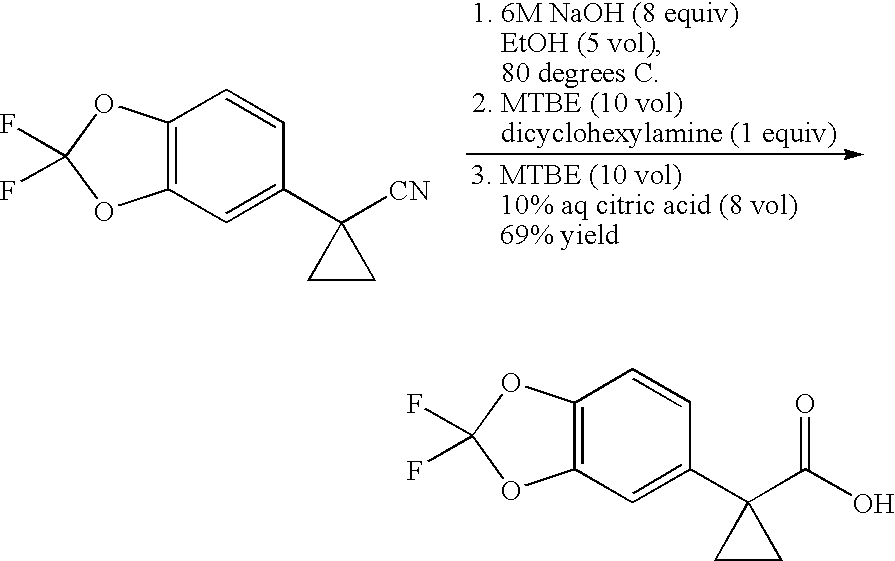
C12=C(C=C(C3([CN])CC3)C=C1)OC(F)(F)O2.C12=C(C=C(C3(C(O)=O)CC3)C=C1)OC(F)(F)O2
